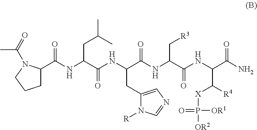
N(C(C(NC(C(N)=O)C([R4])[X]P([OR2])([OR1])=O)=O)C[R3])C(=O)C(NC(C(NC(C1CCCN1C(C)=O)=O)CC(C)C)=O)CC1=CN=CN1[R]
